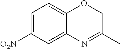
C1=C([O2N])C=C2C(=C1)OCC(C)=N2
